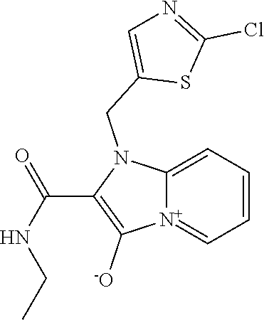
[N+]12=CC=CC=C1N(CC1=CN=C(Cl)S1)C(C(NCC)=O)=C2[-O]
